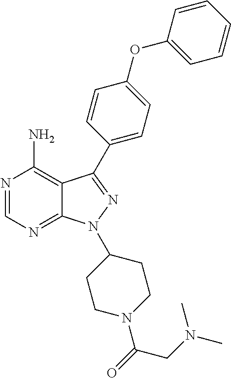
N1=CN=C2C(=C1N)C(C1=CC=C(OC3=CC=CC=C3)C=C1)=NN2C1CCN(C(=O)CN(C)C)CC1
